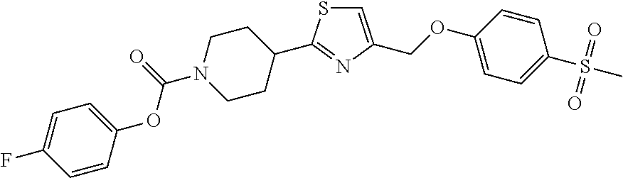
C1=C(COC2=CC=C(S(C)(=O)=O)C=C2)N=C(C2CCN(C(=O)OC3=CC=C(F)C=C3)CC2)S1
